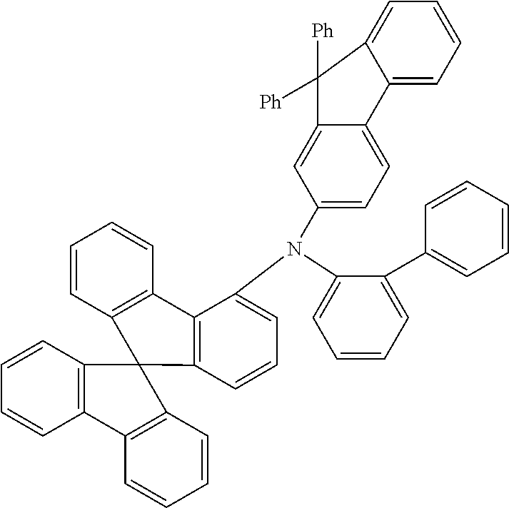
C1=CC=C(N(C2=CC=CC3=C2C2=C(C=CC=C2)C32C3=C(C=CC=C3)C3=C2C=CC=C3)C2=CC=C3C(=C2)C([Ph])([Ph])C2=CC=CC=C32)C(C2=CC=CC=C2)=C1
